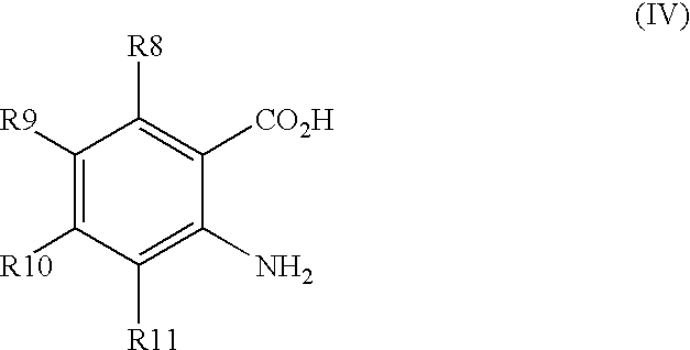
C1([R8])=C([CO2H])C(N)=C([R11])C([R10])=C1[R9]
